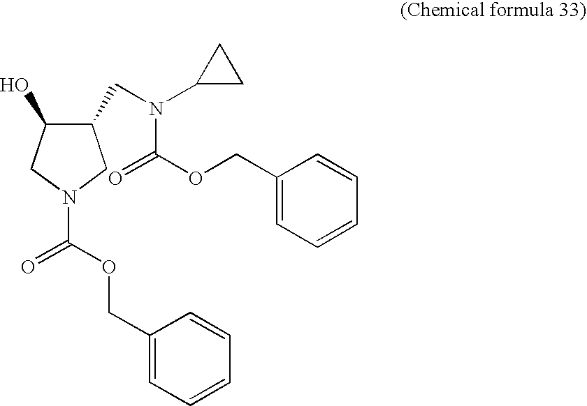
C1(CN(C2CC2)C(OCC2=CC=CC=C2)=O)C(O)CN(C(OCC2=CC=CC=C2)=O)C1
